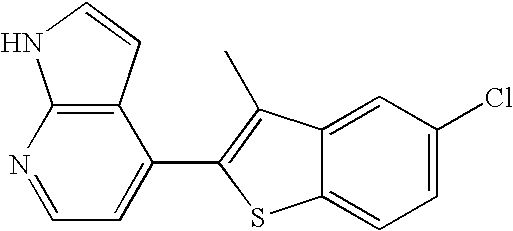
C12=C(C(C3=C(C)C4=CC(Cl)=CC=C4S3)=CC=N1)C=CN2
